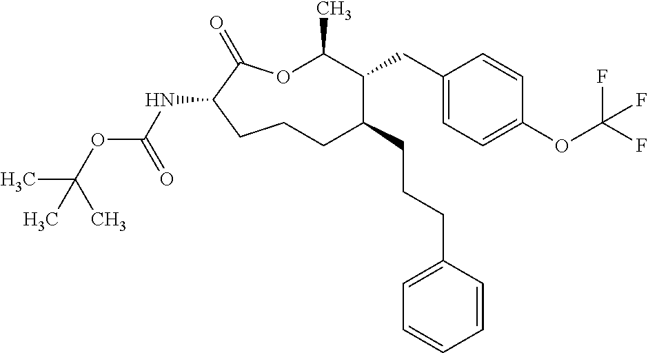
O1C(C)C(CC2=CC=C(OC(F)(F)F)C=C2)C(CCCC2=CC=CC=C2)CCCC(NC(OC(C)(C)C)=O)C1=O
